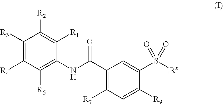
C1([R3])=C([R4])C([R5])=C(NC(C2=C([R7])C=C([R9])C(S([Rx])(=O)=O)=C2)=O)C([R1])=C1[R2]
